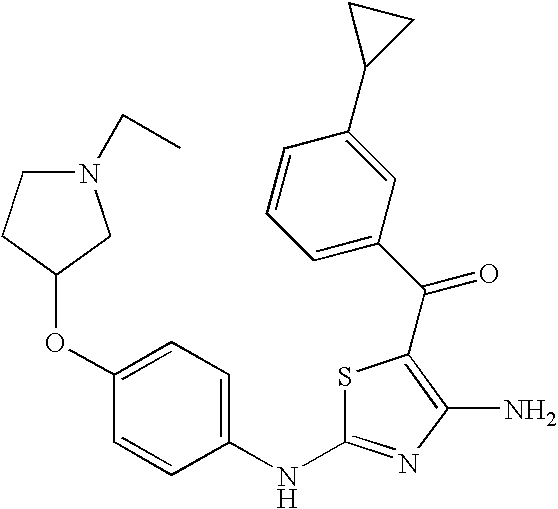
S1C(NC2=CC=C(OC3CN(CC)CC3)C=C2)=NC(N)=C1C(=O)C1=CC=CC(C2CC2)=C1
